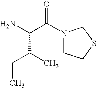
NC(C(=O)N1CCSC1)C(CC)C
